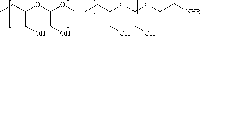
CCC(OC(OC)CO)CO.CCC(OC(OCC[NHR])CO)CO
